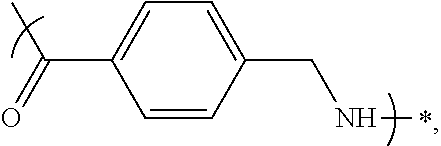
C1=CC(CNC)=CC=C1C(=O)C
